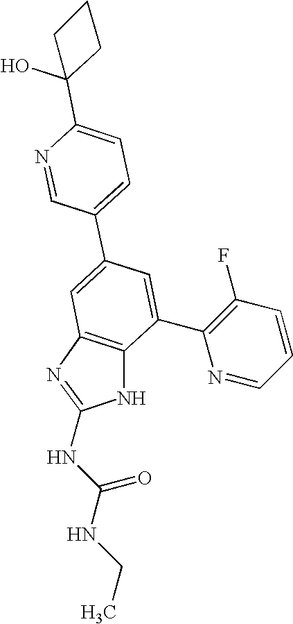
C1(C2=CC=C(C3(O)CCC3)N=C2)=CC2=C(C(C3=C(F)C=CC=N3)=C1)NC(NC(NCC)=O)=N2
